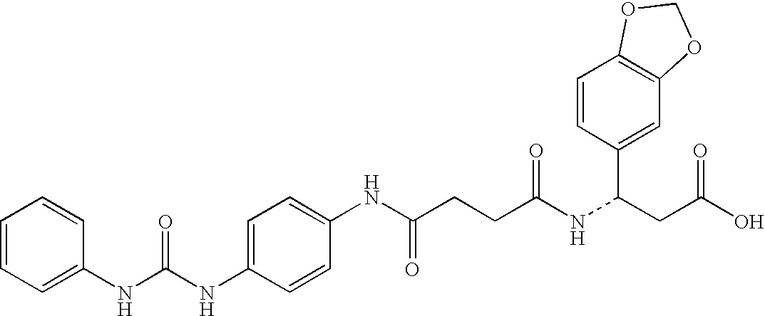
C1=C(NC(NC2=CC=CC=C2)=O)C=CC(NC(CCC(NC(CC(O)=O)C2=CC3=C(C=C2)OCO3)=O)=O)=C1
